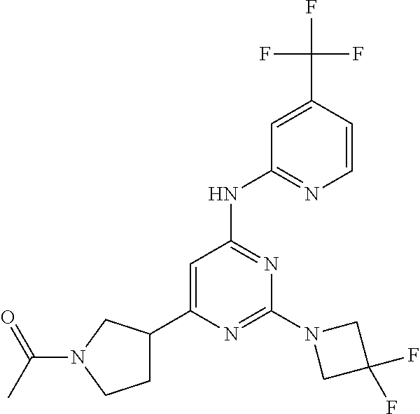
N1=C(N2CC(F)(F)C2)N=C(NC2=NC=CC(C(F)(F)F)=C2)C=C1C1CCN(C(C)=O)C1
